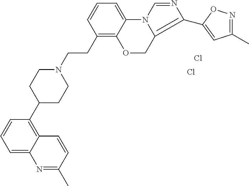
Cl.Cl.C1=C2C(=C(C3CCN(CCC4=C5C(=CC=C4)N4C(=C(C6=CC(C)=NO6)N=C4)CO5)CC3)C=C1)C=CC(C)=N2
